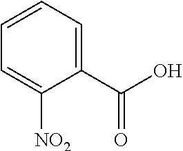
O=C(O)C1=CC=CC=C1[NO2]
